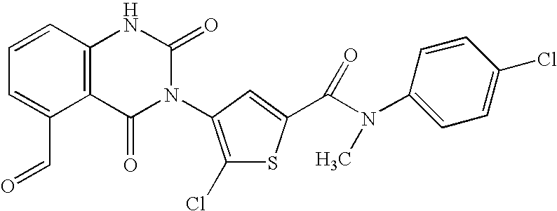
C12=C(C=CC=C1C=O)NC(=O)N(C1=C(Cl)SC(C(N(C3=CC=C(Cl)C=C3)C)=O)=C1)C2=O
